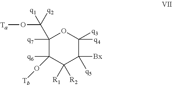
C1([q7])(C(O[Ta])([q1])[q2])C(O[Tb])([q6])C([R1])([R2])C([Bx])([q5])C([q4])([q3])O1
